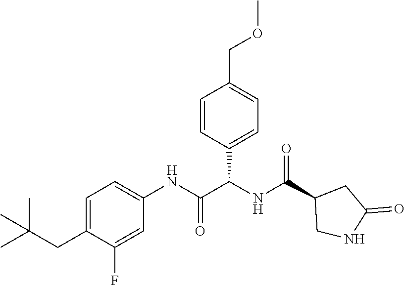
C1=C(CC(C)(C)C)C(F)=CC(NC(=O)C(NC(C2CNC(=O)C2)=O)C2=CC=C(COC)C=C2)=C1
